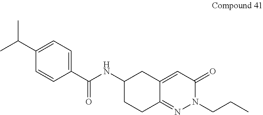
CC(C1=CC=C(C(NC2CCC3=NN(CCC)C(=O)C=C3C2)=O)C=C1)C
